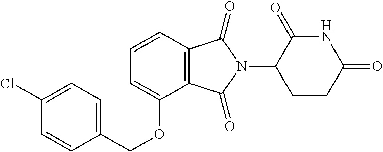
C1(Cl)=CC=C(COC2=CC=CC3=C2C(=O)N(C2CCC(=O)NC2=O)C3=O)C=C1
